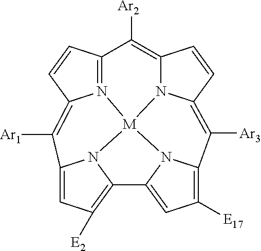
N12=C3C=CC1=C([Ar1])C1=CC([E2])=C4N1[M]21N2C(=C([Ar3])C5=C([E17])C=C4N15)C=CC2=C3[Ar2]
